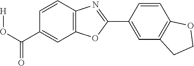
C1(C(O[H])=O)=CC2=C(C=C1)N=C(C1=CC3=C(C=C1)OCC3)O2
